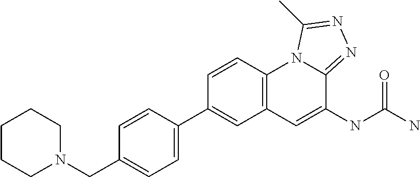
C1CCN(CC2=CC=C(C3=CC4=C(C=C3)N3C(=NN=C3C)C(NC(N)=O)=C4)C=C2)CC1
